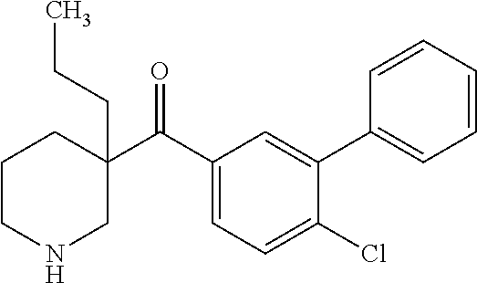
C1(C(C2=CC=C(Cl)C(C3=CC=CC=C3)=C2)=O)(CCC)CCCNC1
